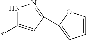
*C1=CC(C2=CC=CO2)=NN1
